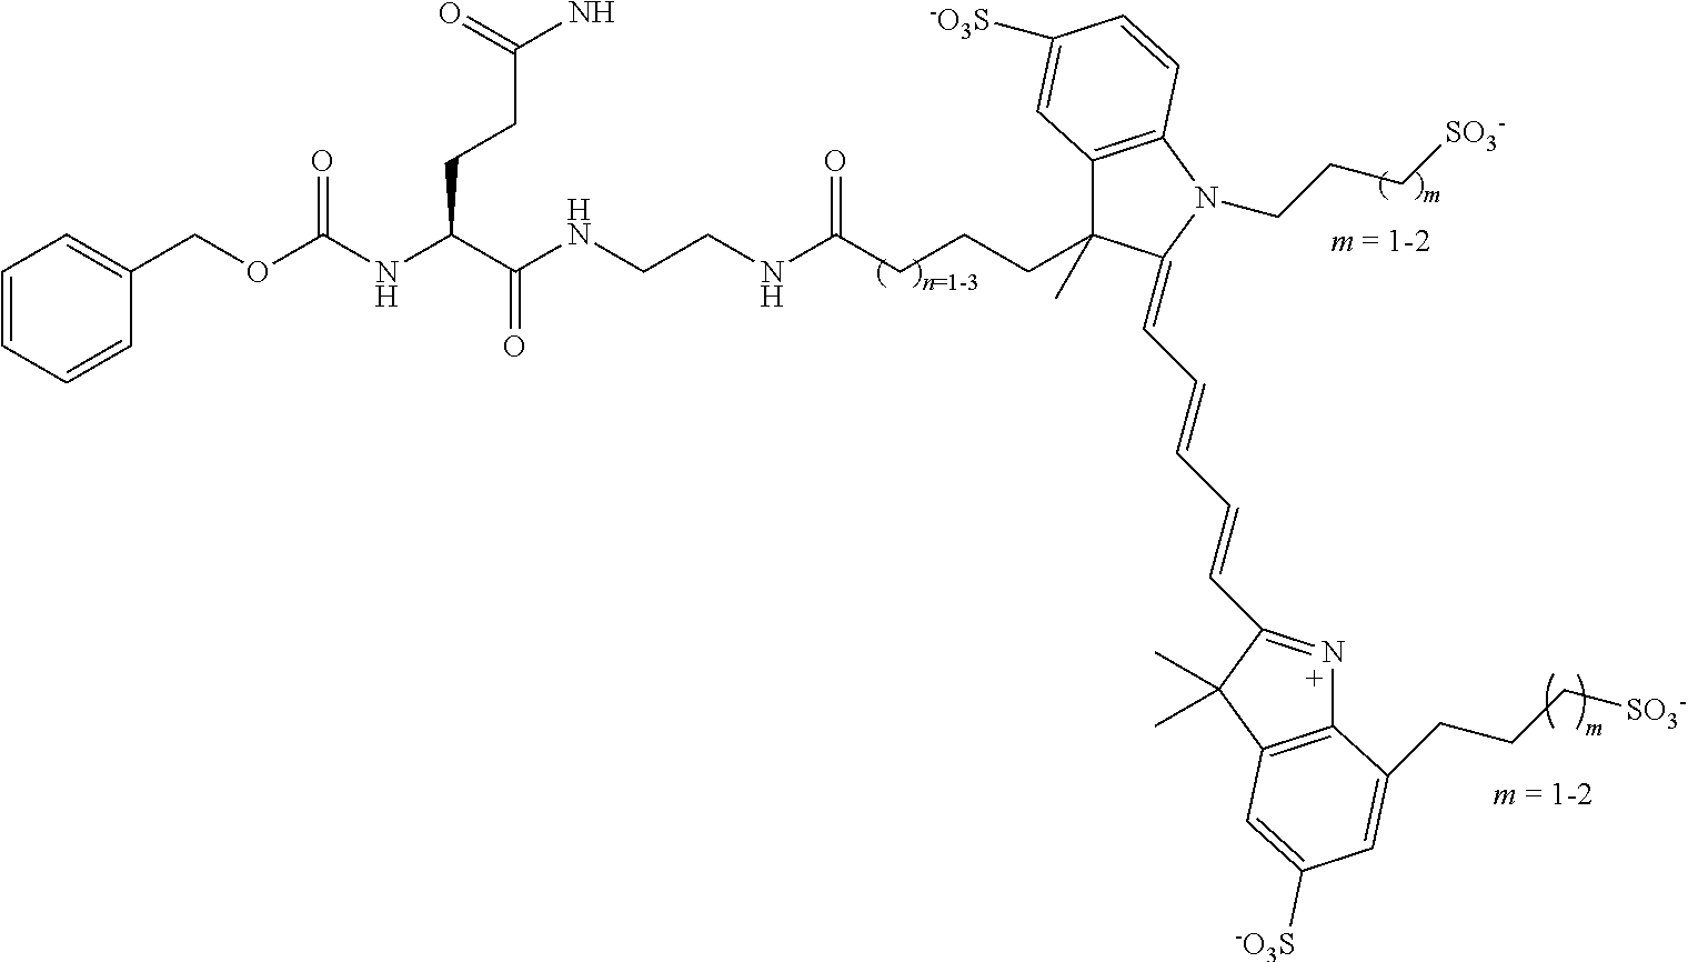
C1=CC=CC(COC(NC(C(NCCNC(CCCC2(C)C3=C(N(CCC[SO3-])C2=CC=CC=CC2=NC4=C(C2(C)C)C=C([-O3S])C=C4CCC[SO3-])C=CC([-O3S])=C3)=O)=O)CCC(N)=O)=O)=C1
